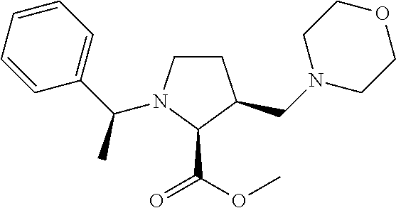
C1CN(C(C2=CC=CC=C2)C)C(C(OC)=O)C1CN1CCOCC1
